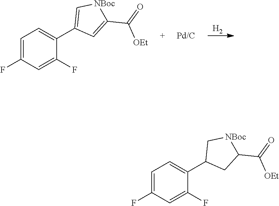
[H2].C1=C(F)C=C(F)C(C2=C[NBoc]C(C(=O)[OEt])=C2)=C1.C1=C(F)C=C(F)C(C2CC(C(=O)[OEt])[NBoc]C2)=C1
